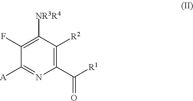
C1(F)=C([NR3R4])C([R2])=C(C([R1])=O)N=C1[A]
